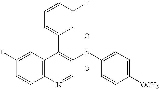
C12=C(C=C(F)C=C1)C(C1=CC=CC(F)=C1)=C(S(C1=CC=C([OCH3])C=C1)(=O)=O)C=N2
